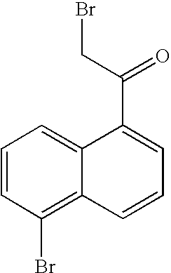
C1=CC(Br)=C2C(=C1)C(C(CBr)=O)=CC=C2
